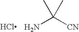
Cl.NC([CN])(C)C
